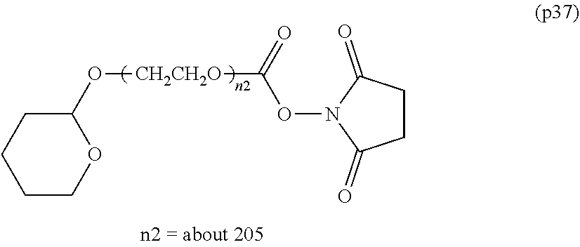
C1(O[CH2CH2O]C(=O)ON2C(=O)CCC2=O)CCCCO1
